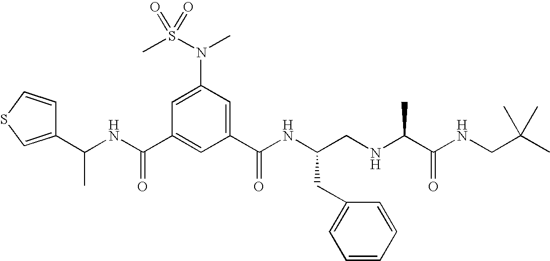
C1(C(NC(C2=CC(C(NC(CNC(C(NCC(C)(C)C)=O)C)CC3=CC=CC=C3)=O)=CC(N(S(C)(=O)=O)C)=C2)=O)C)=CSC=C1
